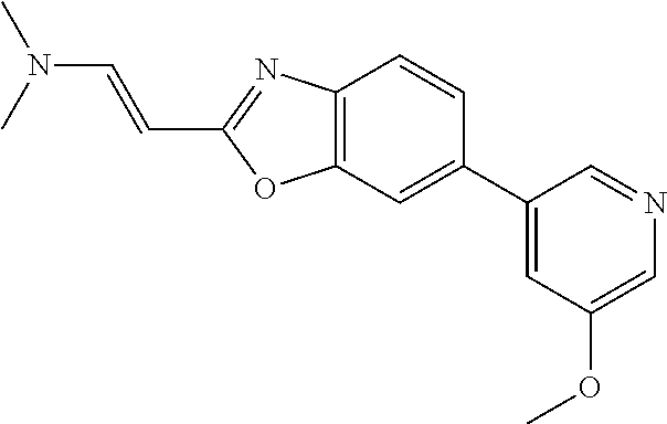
C12=C(C=CC(C3=CC(OC)=CN=C3)=C1)N=C(C=CN(C)C)O2
